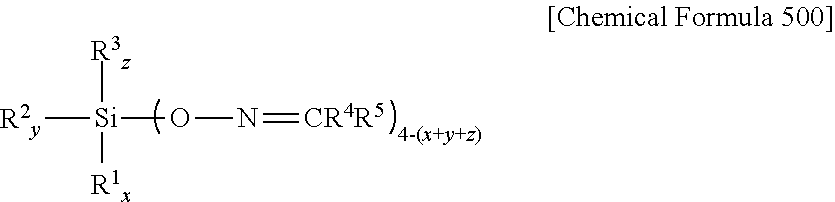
[R2y][Si]([R3z])([R1x])ON=[CR4R5]
